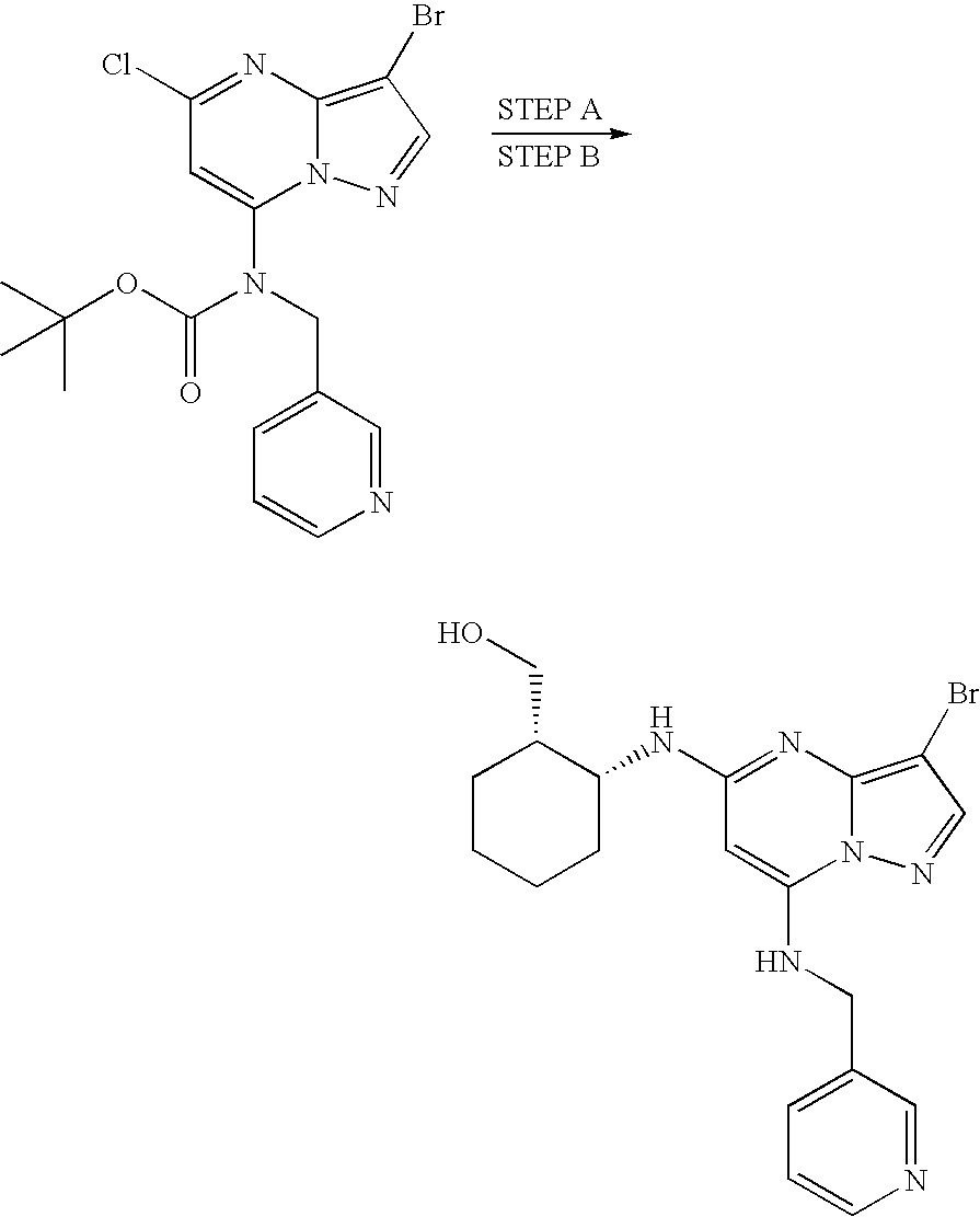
C1(Cl)=NC2=C(Br)C=NN2C(N(CC2=CC=CN=C2)C(OC(C)(C)C)=O)=C1.C1(NC2C(CO)CCCC2)=NC2=C(Br)C=NN2C(NCC2=CC=CN=C2)=C1
